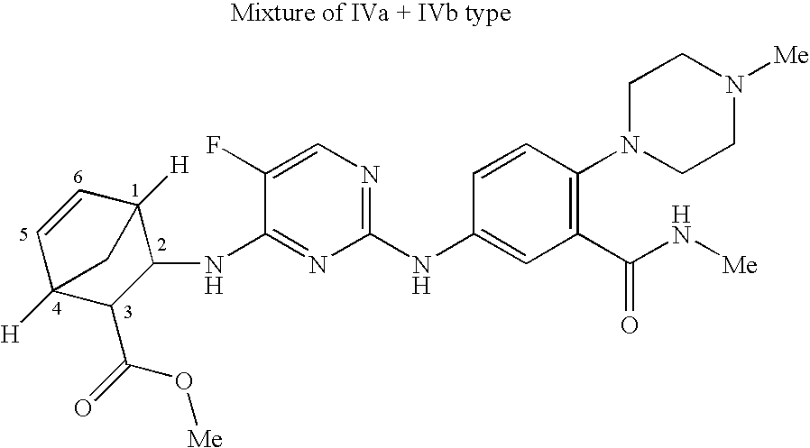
C1=CC2([H])C(NC3=NC(NC4=CC(C(N[Me])=O)=C(N5CCN([Me])CC5)C=C4)=NC=C3F)C(C(=O)O[Me])C1([H])C2
